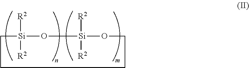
C1[Si]([R2])([R2])O[Si]([R2])([R2])OCCC1
